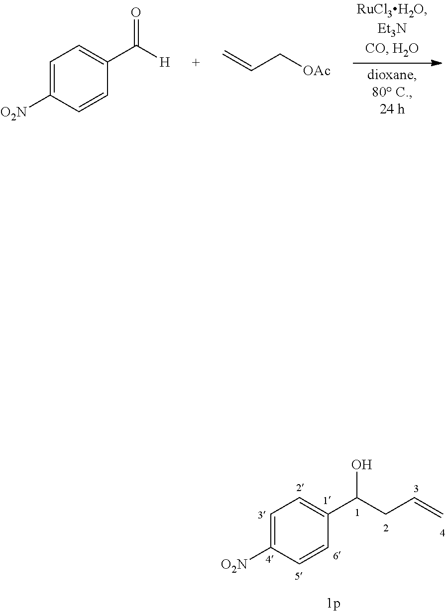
C1=C([O2N])C=CC(C(CC=C)O)=C1.C=CC[OAc].C1=C([O2N])C=CC(C([H])=O)=C1
